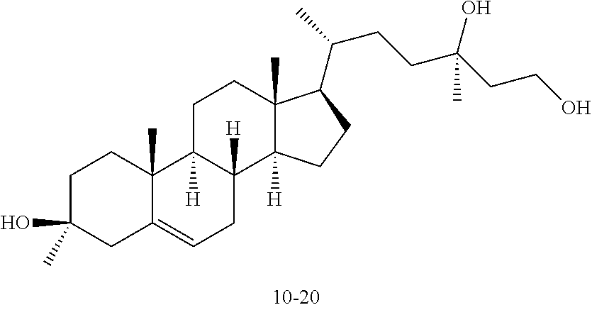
C1C(O)(C)CC2=CCC3([H])C([H])(C2(C)C1)CCC1(C)C3([H])CCC1C(CCC(CCO)(O)C)C
